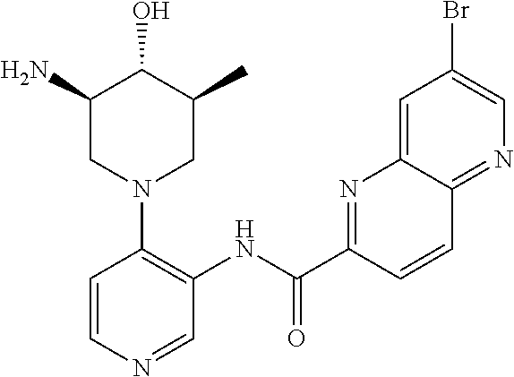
C1(N)CN(C2=C(NC(C3=NC4=CC(Br)=CN=C4C=C3)=O)C=NC=C2)CC(C)C1O
